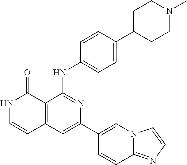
C1=CC(NC2=NC(C3=CN4C(=NC=C4)C=C3)=CC3=C2C(=O)NC=C3)=CC=C1C1CCN(C)CC1
